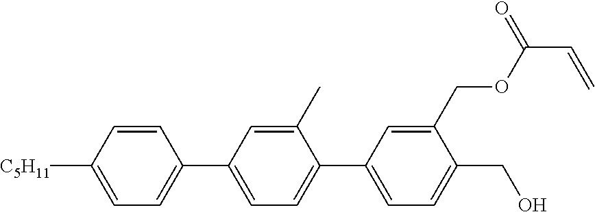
C1=CC([C5H11])=CC=C1C1=CC=C(C2=CC=C(CO)C(COC(C=C)=O)=C2)C(C)=C1
